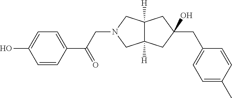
C12([H])C([H])(CC(CC3=CC=C(C)C=C3)(O)C1)CN(CC(C1=CC=C(O)C=C1)=O)C2
